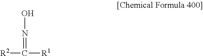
[R2]C(=NO)[R1]
